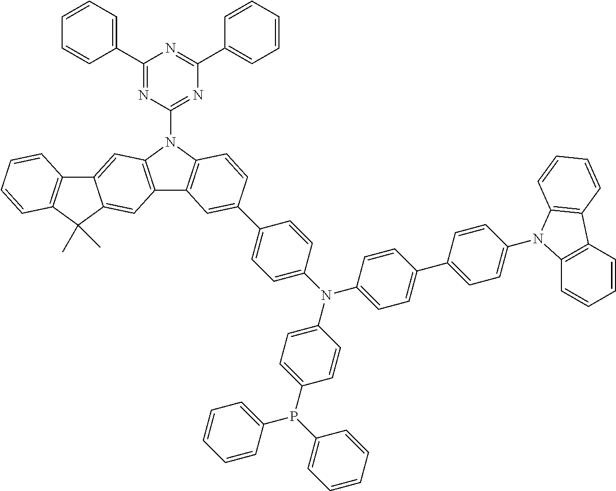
C1(C2=CC=CC=C2)=NC(N2C3=C(C4=C2C=C2C(=C4)C(C)(C)C4=C2C=CC=C4)C=C(C2=CC=C(N(C4=CC=C(C5=CC=C(N6C7=C(C=CC=C7)C7=C6C=CC=C7)C=C5)C=C4)C4=CC=C(P(C5=CC=CC=C5)C5=CC=CC=C5)C=C4)C=C2)C=C3)=NC(C2=CC=CC=C2)=N1
